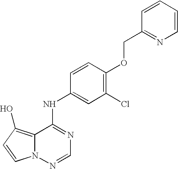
C12=C(O)C=CN1N=CN=C2NC1=CC(Cl)=C(OCC2=NC=CC=C2)C=C1
